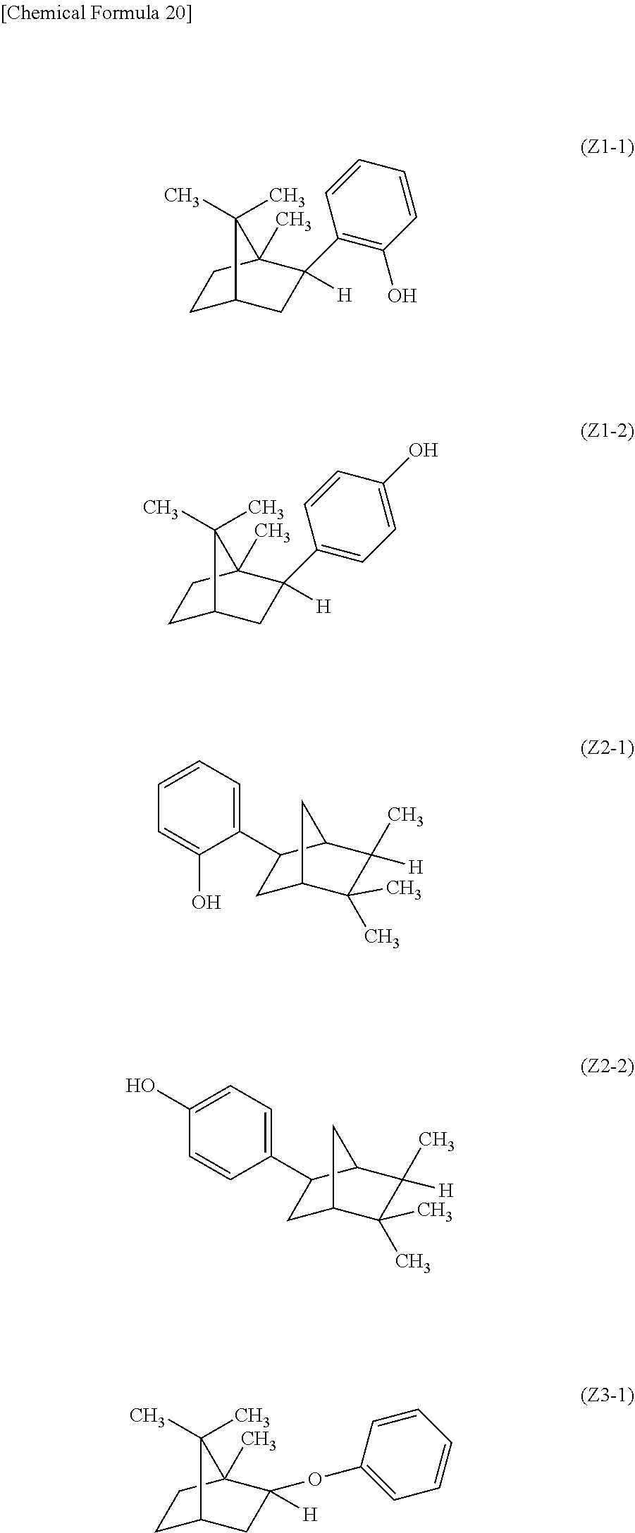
C1C2CC(C3=C(O)C=CC=C3)([H])C(C)(C1)C2(C)C.C1C2CC(C3=CC=C(O)C=C3)([H])C(C)(C1)C2(C)C.C1(C2CC3C(C)(C)C(C)([H])C2C3)=CC=CC=C1O.C1(C2CC3C(C)(C)C(C)([H])C2C3)=CC=C(O)C=C1.C1C2CC([H])(OC3=CC=CC=C3)C(C)(C1)C2(C)C
